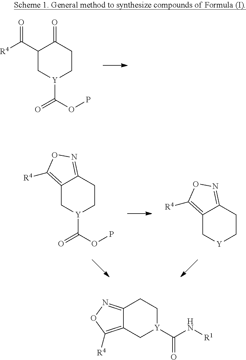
C1(C([R4])=O)C[Y](C(OP)=O)CCC1=O.C12=C([R4])ON=C1CC[Y](C(OP)=O)C2.C12=C([R4])ON=C1CC[Y]C2.C12=NOC([R4])=C1C[Y](C(N[R1])=O)CC2
